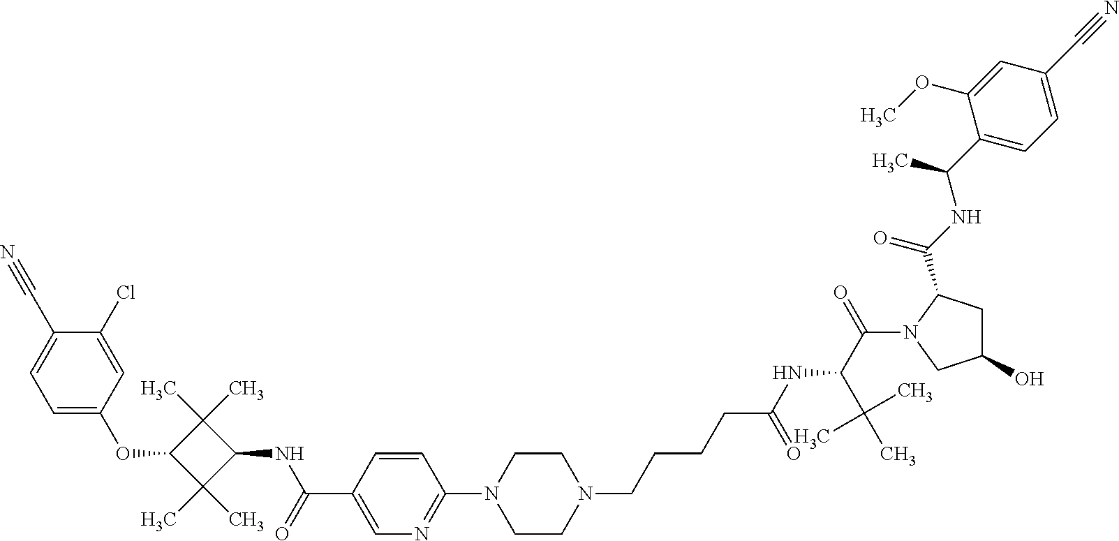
O(C1C(C)(C)C(NC(C2=CN=C(N3CCN(CCCCC(=O)NC(C(=O)N4CC(O)CC4C(NC(C4=CC=C(C#N)C=C4OC)C)=O)C(C)(C)C)CC3)C=C2)=O)C1(C)C)C1=CC=C(C#N)C(Cl)=C1
